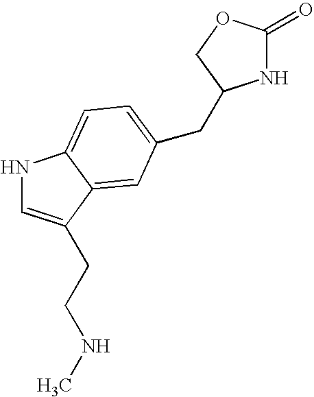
N1C=C(CCNC)C2=CC(CC3NC(=O)OC3)=CC=C12
